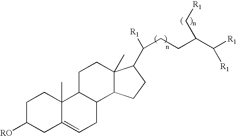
C1C([RO])CC2=CCC3C(C2(C)C1)CCC1(C)C3CCC1C([R1])CCC(C([R1])[R1])C[R1]
